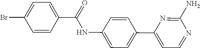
C1=CC(C2=CC=NC(N)=N2)=CC=C1NC(=O)C1=CC=C(Br)C=C1
